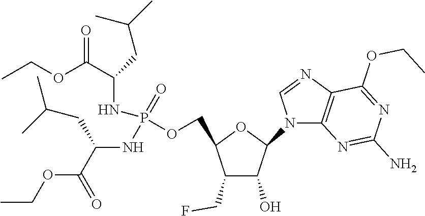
C1(CF)C(O)C(N2C3=C(N=C2)C(OCC)=NC(N)=N3)OC1COP(NC(C(OCC)=O)CC(C)C)(NC(C(OCC)=O)CC(C)C)=O
